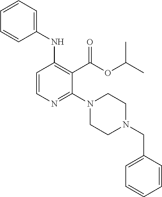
C1(NC2=C(C(OC(C)C)=O)C(N3CCN(CC4=CC=CC=C4)CC3)=NC=C2)=CC=CC=C1
